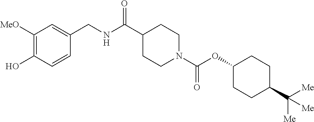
C1([MeO])=C(O)C=CC(CNC(C2CCN(C(OC3CCC(C([Me])([Me])[Me])CC3)=O)CC2)=O)=C1
